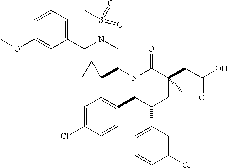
N1(C(C2CC2)CN(S(C)(=O)=O)CC2=CC=CC(OC)=C2)C(C2=CC=C(Cl)C=C2)C(C2=CC=CC(Cl)=C2)CC(CC(=O)O)(C)C1=O
